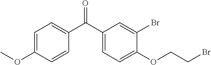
C1(C(C2=CC=C(OCCBr)C(Br)=C2)=O)=CC=C(OC)C=C1
